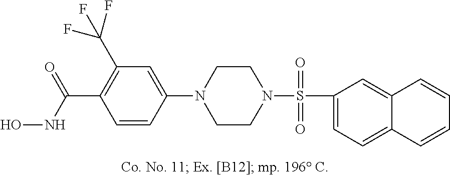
C1=C(S(N2CCN(C3=CC(C(F)(F)F)=C(C(=O)NO)C=C3)CC2)(=O)=O)C=C2C(=C1)C=CC=C2
